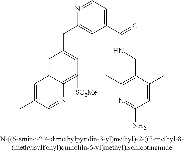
C1=C2C(=C([SO2Me])C=C1CC1=CC(C(=O)NCC3=C(C)N=C(N)C=C3C)=CC=N1)N=CC(C)=C2
